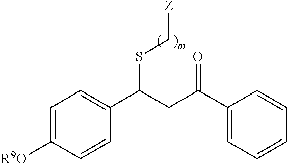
C1(C(CC(C2=CC=CC=C2)=O)SC[Z])=CC=C([R9O])C=C1
